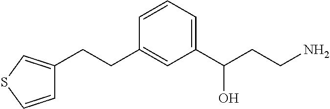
C1=CSC=C1CCC1=CC(C(CCN)O)=CC=C1
